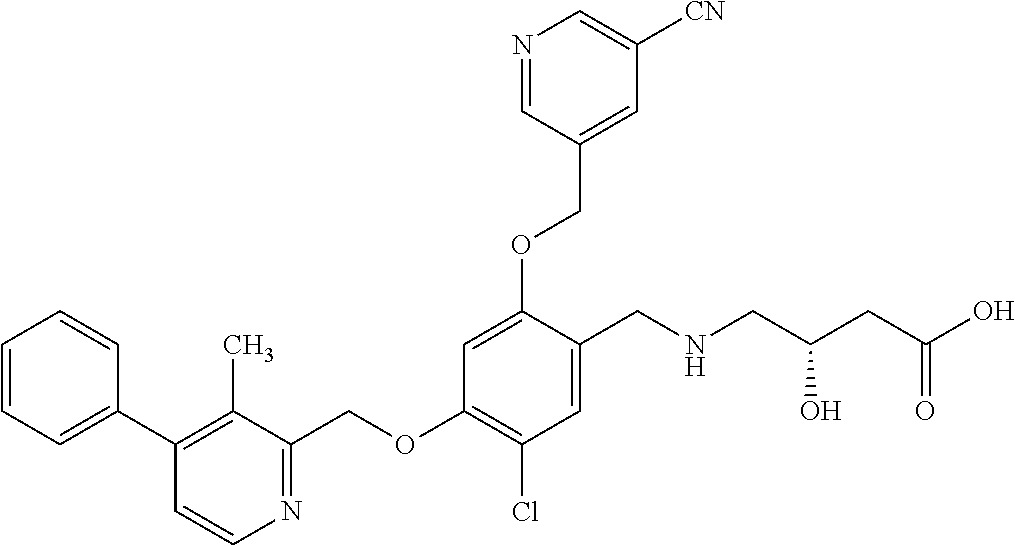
C1=C(OCC2=CC([CN])=CN=C2)C(CNCC(CC(O)=O)O)=CC(Cl)=C1OCC1=NC=CC(C2=CC=CC=C2)=C1C
